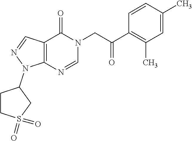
C12=C(C=NN1C1CCS(=O)(=O)C1)C(=O)N(CC(=O)C1=C(C)C=C(C)C=C1)C=N2
